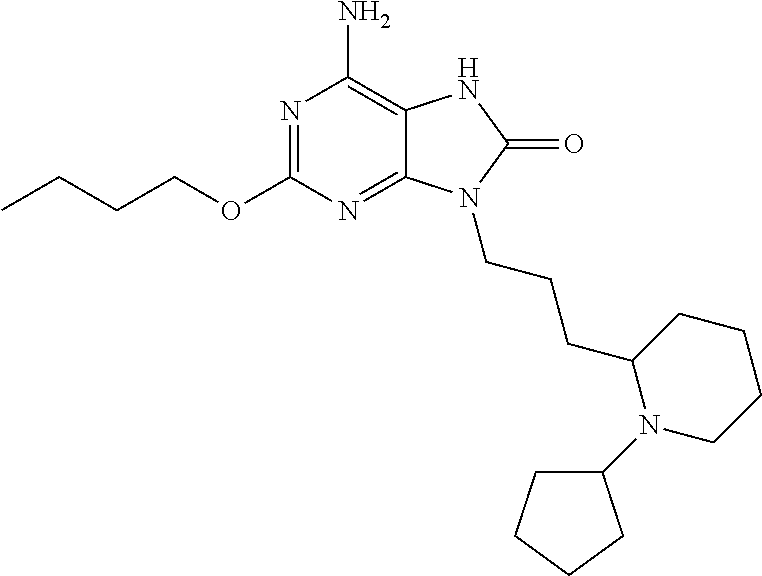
N1=C(OCCCC)N=C2C(=C1N)NC(=O)N2CCCC1N(C2CCCC2)CCCC1
